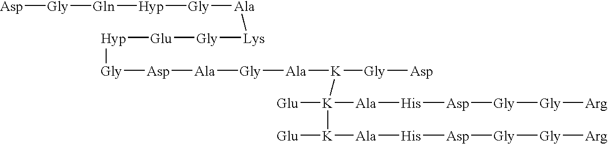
[Gly]([Asp])[Gln][Hyp][Gly][Ala][Lys][Gly][Glu][Hyp][Gly][Asp][Ala][Gly][Ala][K]([Gly][Asp])[K]([Glu])([Ala][His][Asp][Gly][Gly][Arg])[K]([Ala][His][Asp][Gly][Gly][Arg])[Glu]
